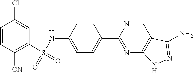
C1(S(NC2=CC=C(C3=NC4=C(C=N3)C(N)=NN4)C=C2)(=O)=O)=C([CN])C=CC(Cl)=C1
